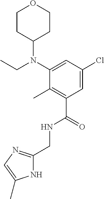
C1(CNC(C2=C(C)C(N(C3CCOCC3)CC)=CC(Cl)=C2)=O)=NC=C(C)N1
